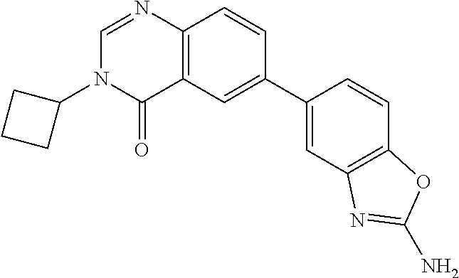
C12=C(C=C(C3=CC4=C(C=C3)OC(N)=N4)C=C1)C(=O)N(C1CCC1)C=N2
